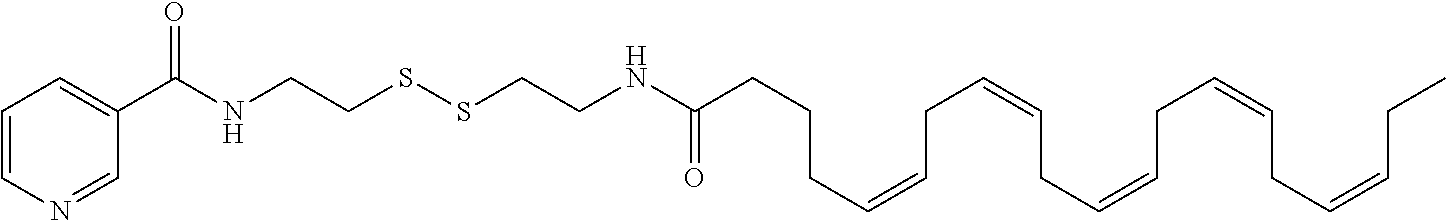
C(CC=CCC=CCC=CCC=CCC=CCC)CC(NCCSSCCNC(C1=CC=CN=C1)=O)=O
